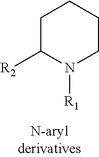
C1C([R2])N([R1])CCC1
